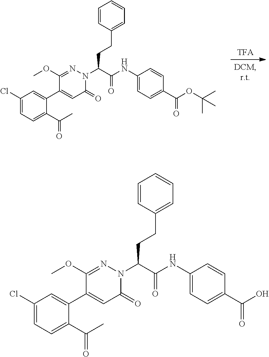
C1=CC(CCC(C(NC2=CC=C(C(=O)OC(C)(C)C)C=C2)=O)N2C(=O)C=C(C3=CC(Cl)=CC=C3C(=O)C)C(OC)=N2)=CC=C1.C1=CC(CCC(C(NC2=CC=C(C(=O)O)C=C2)=O)N2C(=O)C=C(C3=CC(Cl)=CC=C3C(=O)C)C(OC)=N2)=CC=C1
